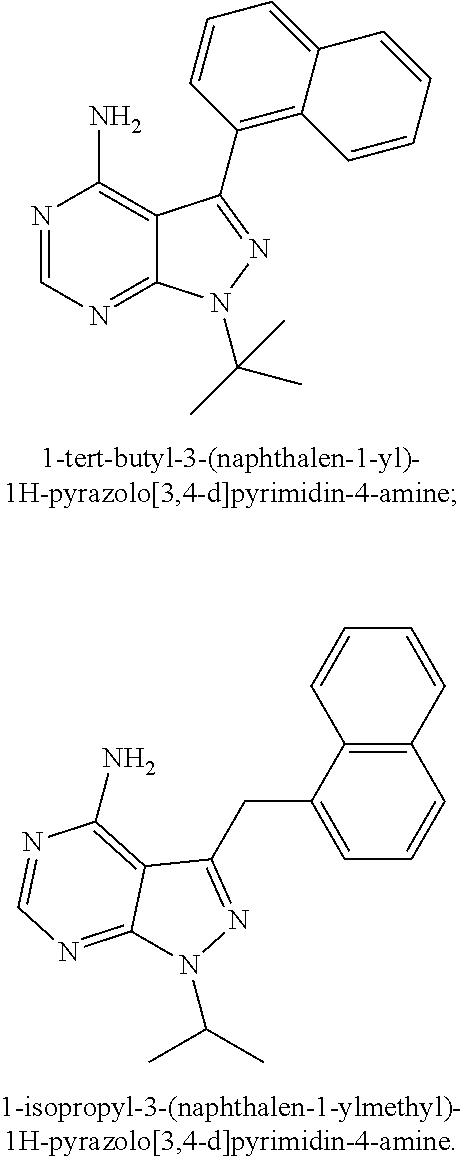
N1=CN=C2C(=C1N)C(C1=C3C(=CC=C1)C=CC=C3)=NN2C(C)(C)C.C12=C(C(CC3=NN(C(C)C)C4=NC=NC(N)=C34)=CC=C1)C=CC=C2
